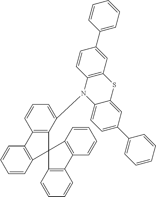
C1=CC2=C(C=C1)C1(C3=C2C=CC=C3)C2=C(C=CC=C2)C2=C1C(N1C3=CC=C(C4=CC=CC=C4)C=C3SC3=C1C=CC(C1=CC=CC=C1)=C3)=CC=C2
